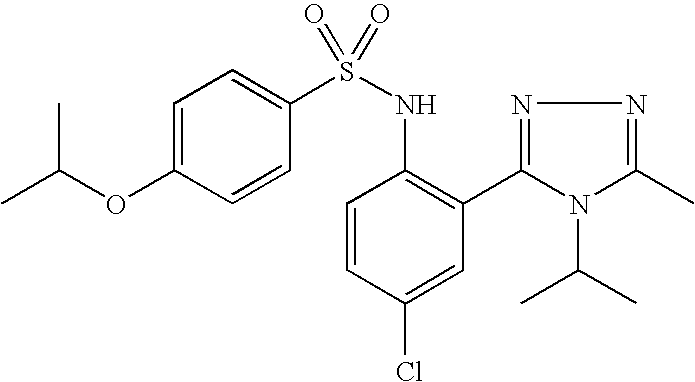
C1=C(OC(C)C)C=CC(S(NC2=C(C3=NN=C(C)N3C(C)C)C=C(Cl)C=C2)(=O)=O)=C1
